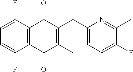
C1=C(F)C2=C(C(F)=C1)C(=O)C(CC1=CC=C(F)C(C)=N1)=C(CC)C2=O
